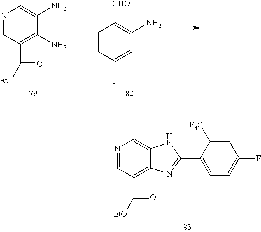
N1=CC(C([EtO])=O)=C2C(=C1)NC(C1=CC=C(F)C=C1[F3C])=N2.N1=CC(C(=O)[EtO])=C(N)C(N)=C1.C1=CC(F)=CC(N)=C1[CHO]
